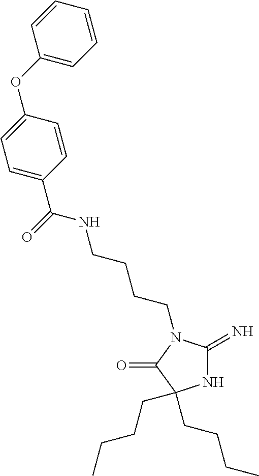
N1C(=N)N(CCCCNC(C2=CC=C(OC3=CC=CC=C3)C=C2)=O)C(=O)C1(CCCC)CCCC
